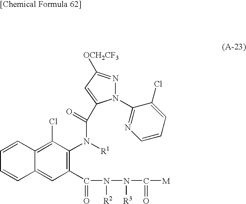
C1(C(N(N(C([M])=O)[R3])[R2])=O)=C(N([R1])C(C2=CC([OCH2CF3])=NN2C2=NC=CC=C2Cl)=O)C(Cl)=C2C(=C1)C=CC=C2
